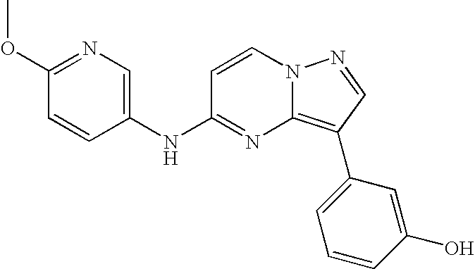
C1(OC)=NC=C(NC2=NC3=C(C4=CC=CC(O)=C4)C=NN3C=C2)C=C1
